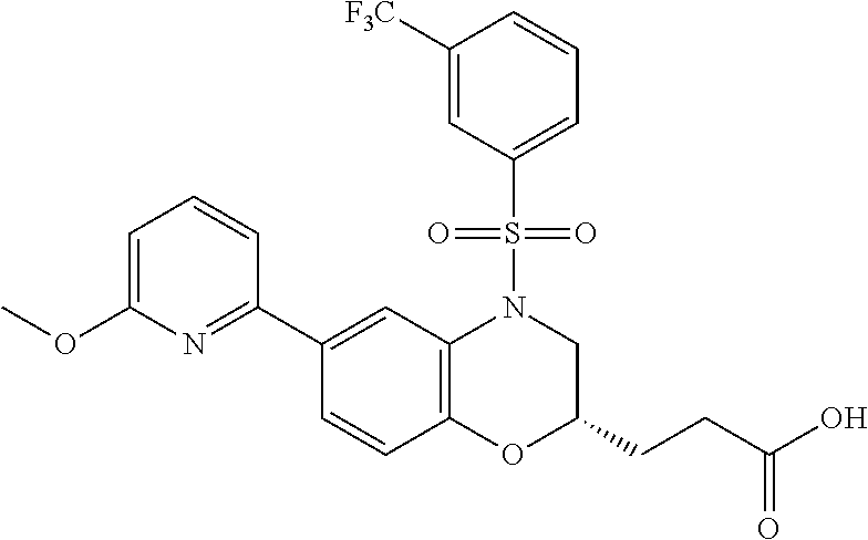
C1(C2=NC(OC)=CC=C2)=CC2=C(C=C1)OC(CCC(O)=O)CN2S(C1=CC=CC([F3C])=C1)(=O)=O
